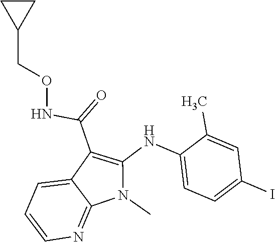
N(C(C1=C(NC2=CC=C(I)C=C2C)N(C)C2=NC=CC=C12)=O)OCC1CC1
